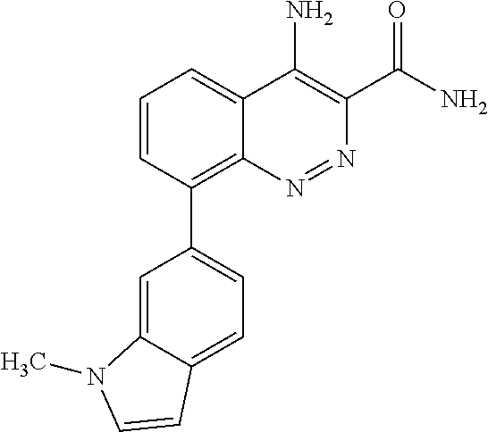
C1=CC(C2=CC=C3C(=C2)N(C)C=C3)=C2C(=C1)C(N)=C(C(N)=O)N=N2
